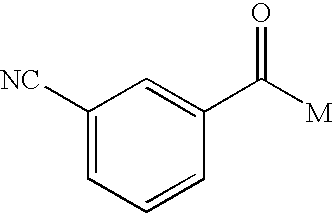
C1([NC])=CC=CC(C([M])=O)=C1
